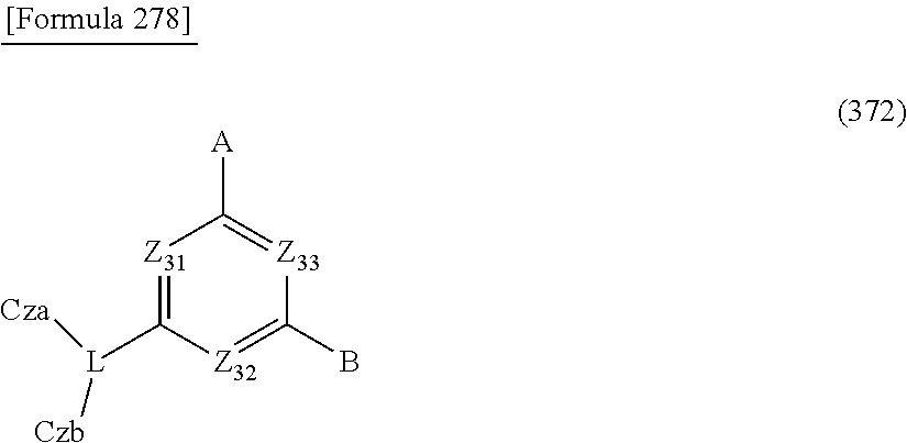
[Z31]1=C([L]([Cza])[Czb])[Z32]=C(B)[Z33]=C1[A]
